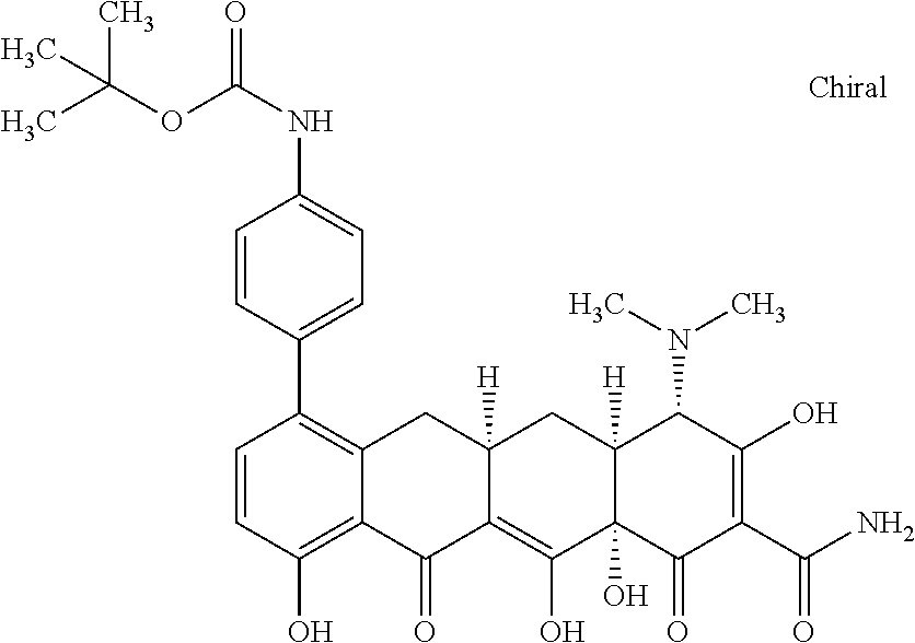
C1=CC(O)=C2C(=C1C1=CC=C(NC(=O)OC(C)(C)C)C=C1)CC1([H])C(=C(O)C3(O)C([H])(C1)C(N(C)C)C(O)=C(C(N)=O)C3=O)C2=O
